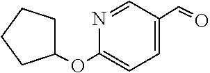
C1(OC2=CC=C(C=O)C=N2)CCCC1
